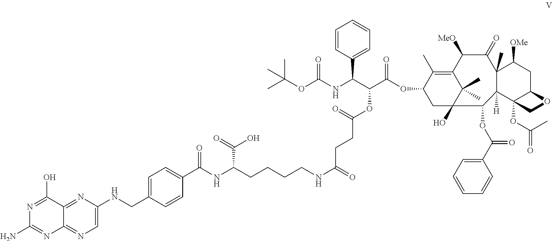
C1=C(NCC2=CC=C(C(NC(CCCCNC(=O)CCC(OC(C(OC3CC4(O)C(C)(C)C(=C3C)C([MeO])C(=O)C3(C)C([H])(C5(OC(=O)C)C(CC3[OMe])OC5)C4OC(C3=CC=CC=C3)=O)=O)C(NC(OC(C)(C)C)=O)C3=CC=CC=C3)=O)C(=O)O)=O)C=C2)N=C2C(=N1)N=C(N)N=C2O
